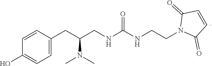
C1=CC(CC(N(C)C)CNC(NCCN2C(=O)C=CC2=O)=O)=CC=C1O
